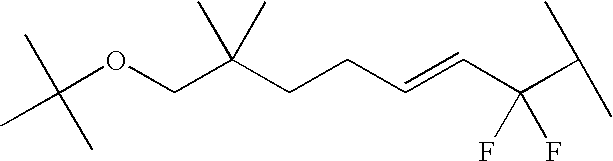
CC(OCC(CCC=CC(C(C)C)(F)F)(C)C)(C)C
